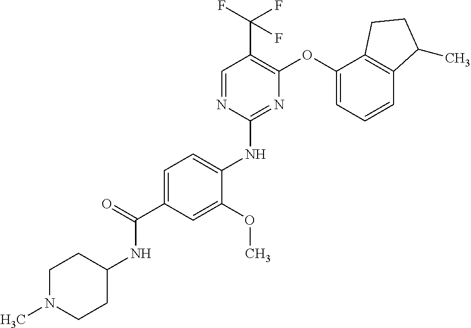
C1=C(C(=O)NC2CCN(C)CC2)C=C(OC)C(NC2=NC(OC3=CC=CC4=C3CCC4C)=C(C(F)(F)F)C=N2)=C1
